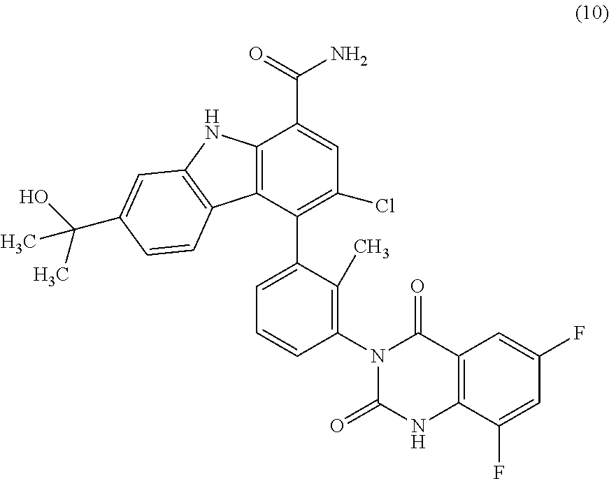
C12=C(C(C3=CC=CC(N4C(=O)NC5=C(C4=O)C=C(F)C=C5F)=C3C)=C(Cl)C=C1C(=O)N)C1=C(N2)C=C(C(O)(C)C)C=C1
